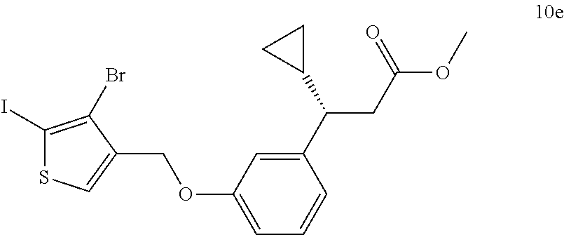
C1(I)=C(Br)C(COC2=CC=CC(C(C3CC3)CC(OC)=O)=C2)=CS1
